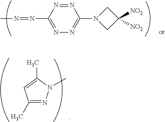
N1=NC(N=NC)=NN=C1N1CC([NO2])([NO2])C1.C1(C)=NN(C)C(C)=C1
